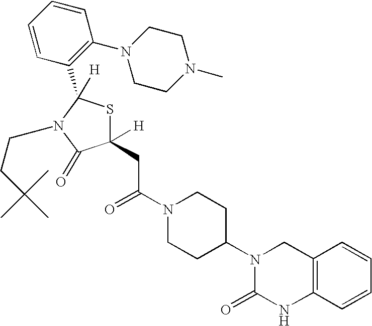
C(C(N1CCC(N2C(=O)NC3=C(C2)C=CC=C3)CC1)=O)C1([H])SC(C2=C(N3CCN(C)CC3)C=CC=C2)([H])N(CCC(C)(C)C)C1=O
